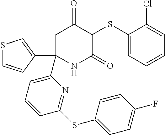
C1(SC2C(=O)CC(C3=CC=CC(SC4=CC=C(F)C=C4)=N3)(C3=CSC=C3)NC2=O)=CC=CC=C1Cl
